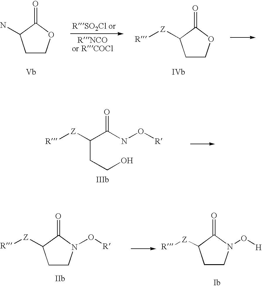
C1COC(=O)C1N.C1COC(=O)C1[Z][R].C(CCO)(C(NO[R])=O)[Z][R].C1CN(O[R])C(=O)C1[Z][R].C1CN(O[H])C(=O)C1[Z][R]
